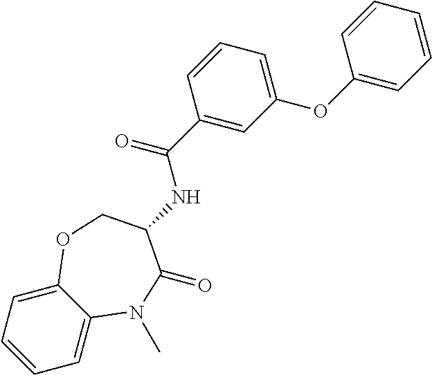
C1=C2C(=CC=C1)OCC(NC(C1=CC(OC3=CC=CC=C3)=CC=C1)=O)C(=O)N2C
